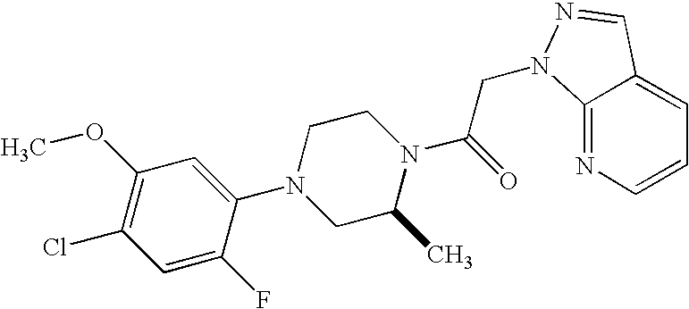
C1=C(F)C(N2CC(C)N(C(CN3C4=NC=CC=C4C=N3)=O)CC2)=CC(OC)=C1Cl
